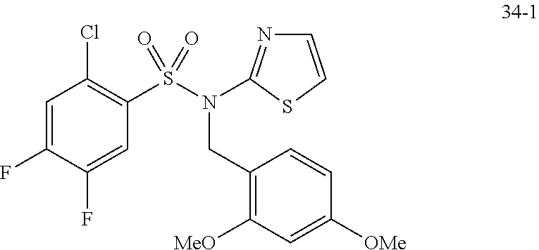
C1=C(F)C(F)=CC(S(=O)(=O)N(CC2=C([MeO])C=C([OMe])C=C2)C2=NC=CS2)=C1Cl
